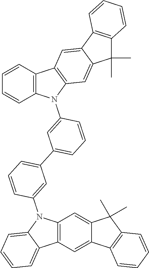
C12=C(C=C3C(=C1)C(C)(C)C1=C3C=CC=C1)C1=CC=CC=C1N2C1=CC(C2=CC=CC(N3C4=C(C=CC=C4)C4=C3C=C3C(=C4)C4=C(C3(C)C)C=CC=C4)=C2)=CC=C1
